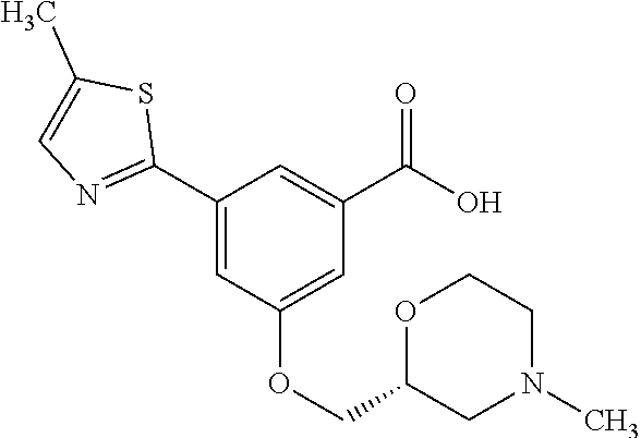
C1(C2=NC=C(C)S2)=CC(OCC2CN(C)CCO2)=CC(C(O)=O)=C1
